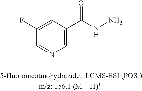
C1(F)=CC(C(=O)NN)=CN=C1
